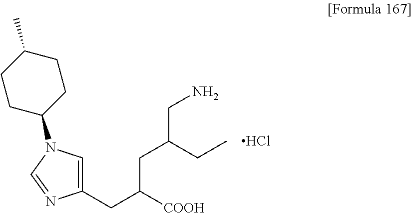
C1CC(N2C=C(CC([COOH])CC(CC)CN)N=C2)CCC1C.Cl
